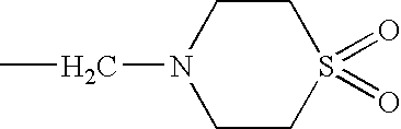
C1CN(CC)CCS1(=O)=O
